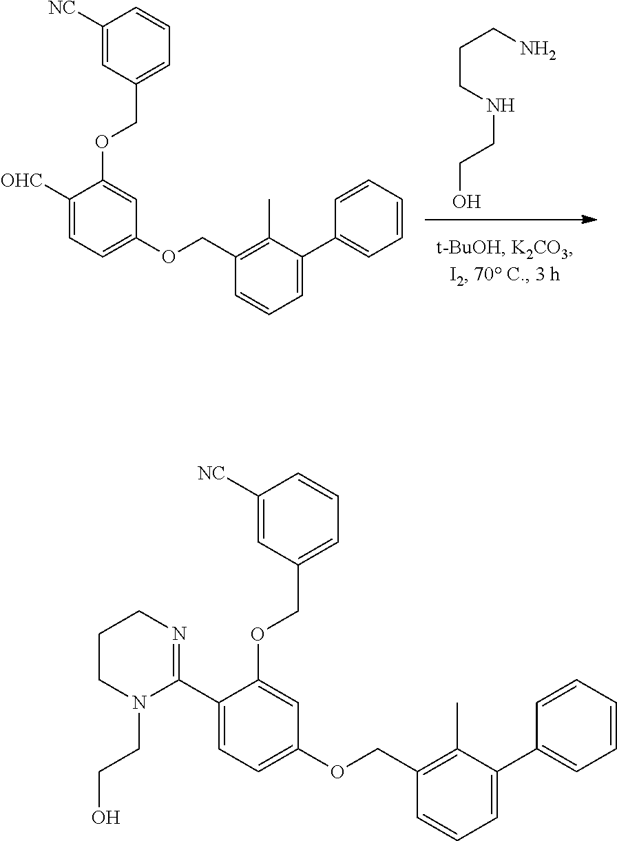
C(CNCCO)CN.C1([NC])=CC(COC2=CC(OCC3=C(C)C(C4=CC=CC=C4)=CC=C3)=CC=C2[OHC])=CC=C1.C1([NC])=CC(COC2=CC(OCC3=C(C)C(C4=CC=CC=C4)=CC=C3)=CC=C2C2=NCCCN2CCO)=CC=C1
